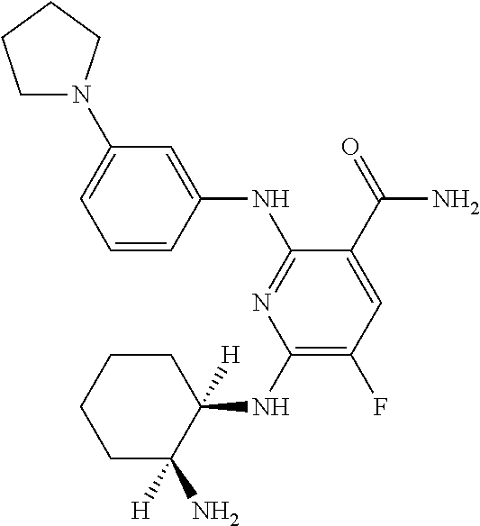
C1(NC2([H])CCCCC2([H])N)=C(F)C=C(C(=O)N)C(NC2=CC(N3CCCC3)=CC=C2)=N1
